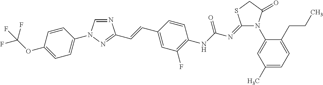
N1=CN(C2=CC=C(OC(F)(F)F)C=C2)N=C1C=CC1=CC(F)=C(NC(=O)N=C2N(C3=CC(C)=CC=C3CCC)C(=O)CS2)C=C1
